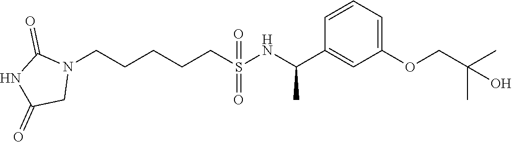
N1(CCCCCS(=O)(=O)NC(C2=CC(OCC(C)(C)O)=CC=C2)C)C(=O)NC(=O)C1
